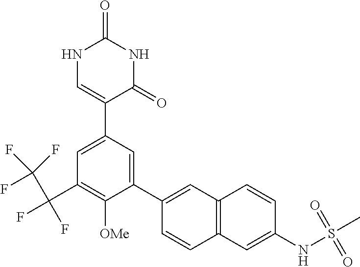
C1=C(C2=CC(C(F)(C(F)(F)F)F)=C([OMe])C(C3=CC4=C(C=C3)C=C(NS(=O)(=O)C)C=C4)=C2)C(=O)NC(=O)N1
